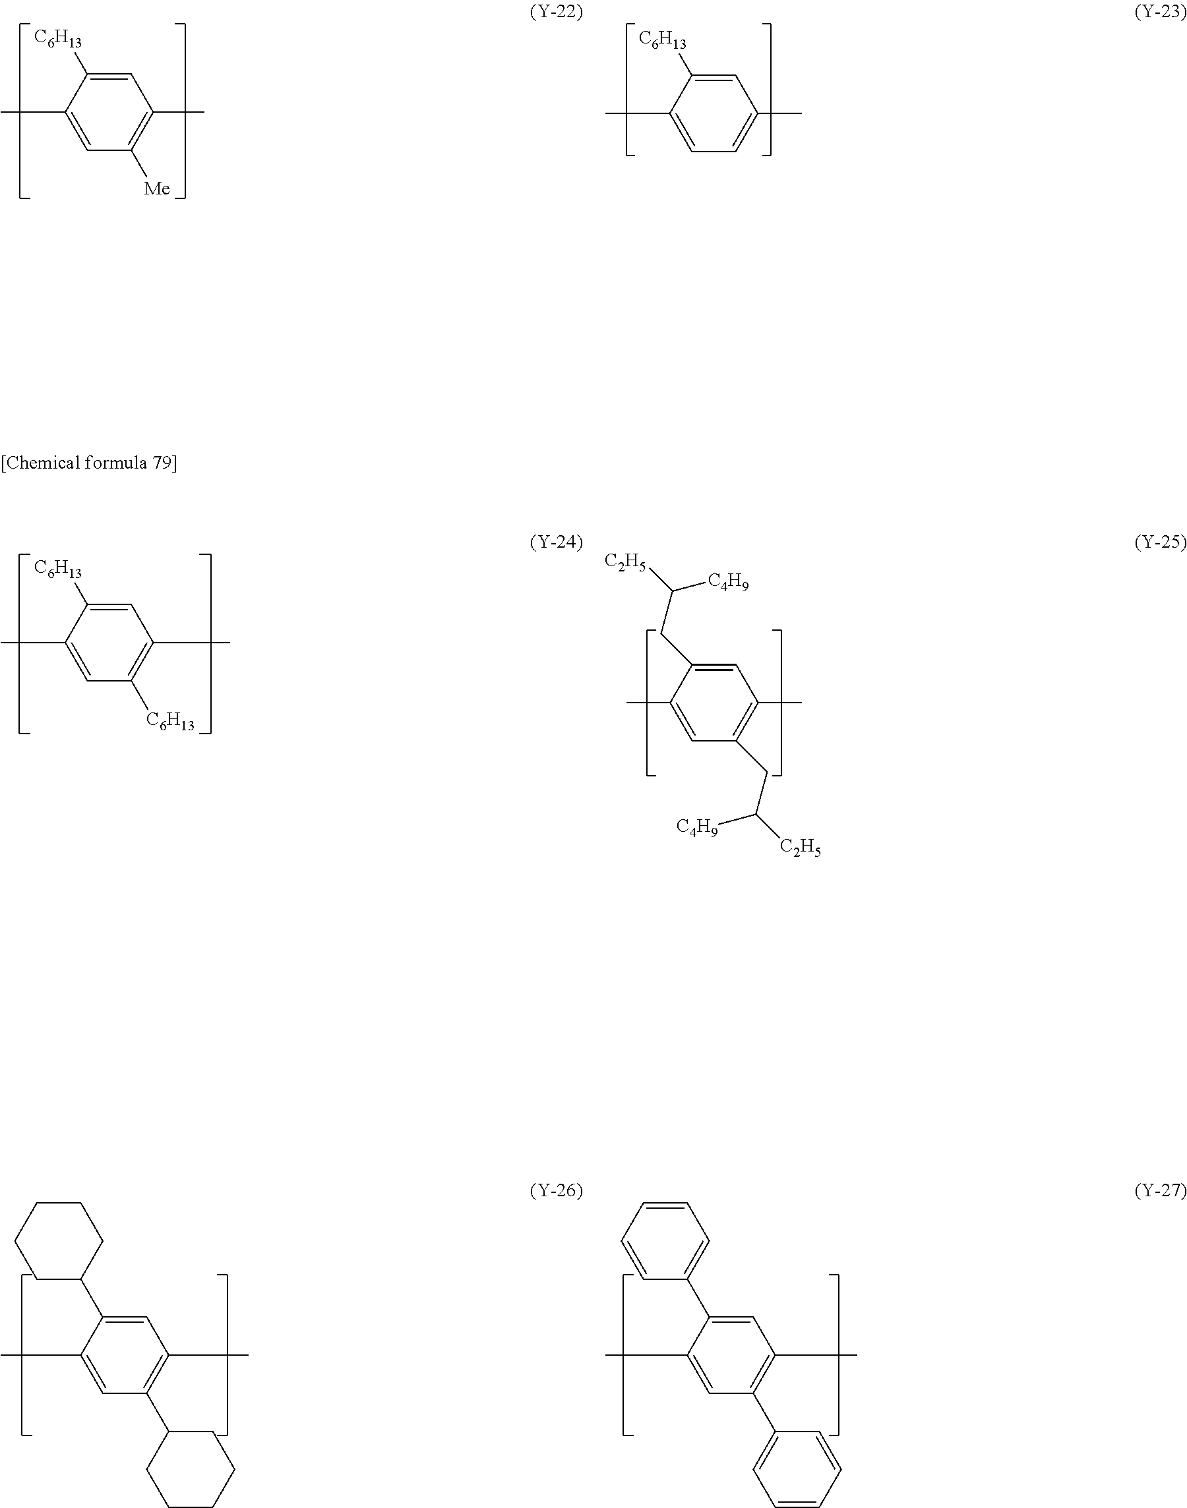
C1(C)=CC([Me])=C(C)C=C1[C6H13].C1(C)=CC([C6H13])=C(C)C=C1[C6H13].C1(C)=CC(CC([C4H9])[C2H5])=C(C)C=C1CC([C4H9])[C2H5].C1(C)=CC(C2CCCCC2)=C(C)C=C1C1CCCCC1.C1(C)=CC=C(C)C=C1[C6H13].C1(C)=CC(C2=CC=CC=C2)=C(C)C=C1C1=CC=CC=C1
